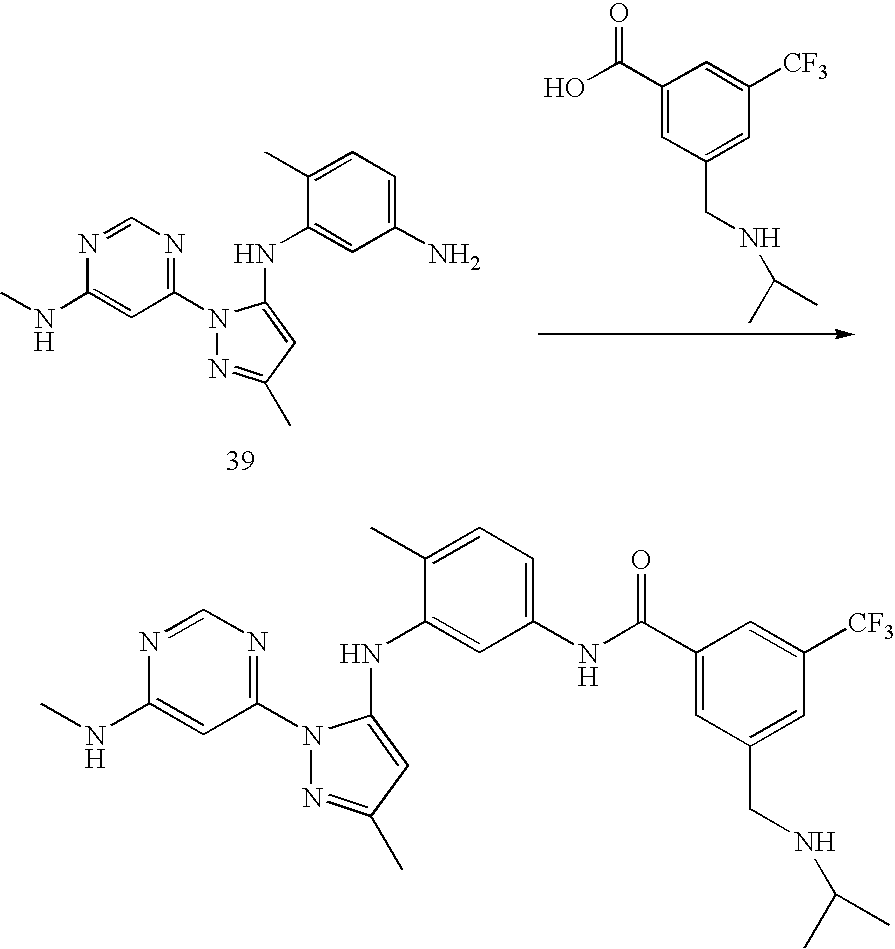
N1=CN=C(N2N=C(C)C=C2NC2=CC(N)=CC=C2C)C=C1NC.C1(C(O)=O)=CC(CNC(C)C)=CC([CF3])=C1.N1=CN=C(N2N=C(C)C=C2NC2=CC(NC(C3=CC(CNC(C)C)=CC([CF3])=C3)=O)=CC=C2C)C=C1NC
